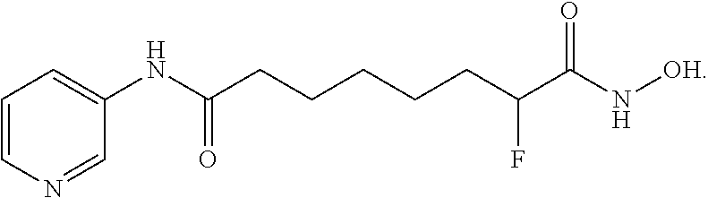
C1=CN=CC(NC(CCCCCC(C(N[OH])=O)F)=O)=C1
